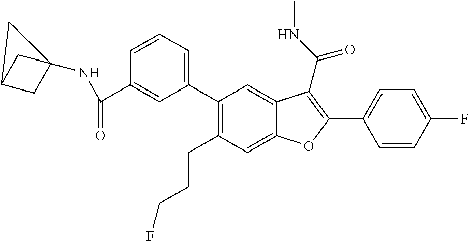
C1=CC(F)=CC=C1C1=C(C(=O)NC)C2=CC(C3=CC=CC(C(NC45CC(C4)C5)=O)=C3)=C(CCCF)C=C2O1
